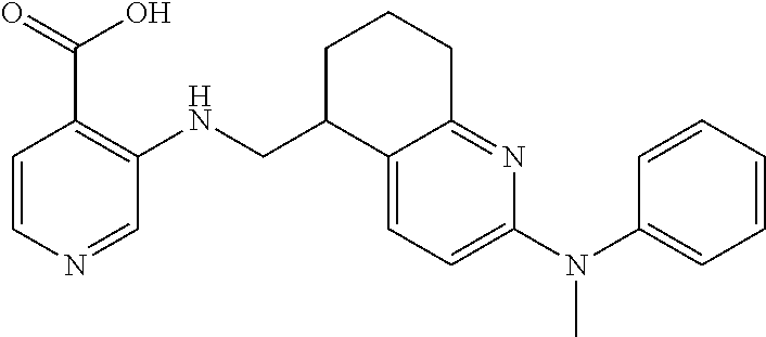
C12=CC=C(N(C)C3=CC=CC=C3)N=C1CCCC2CNC1=C(C(O)=O)C=CN=C1
